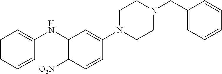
C1=C(NC2=C([O2N])C=CC(N3CCN(CC4=CC=CC=C4)CC3)=C2)C=CC=C1
